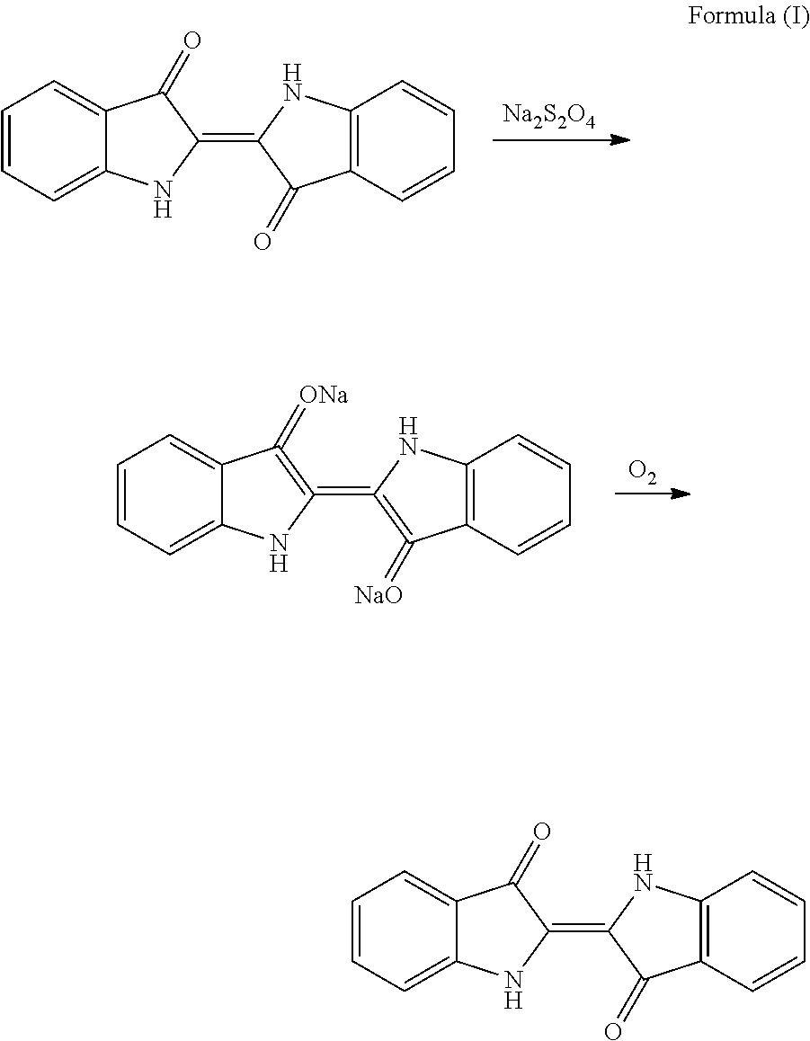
C1=CC=C2C(=C1)C(=O)C(=C1C(=O)C3=C(N1)C=CC=C3)N2.[Na2S2O4].C1=CC=C2C(=C1)C(=[ONa])=C(=C1=C(=[NaO])C3=C(N1)C=CC=C3)N2.[O2].C1=CC=C2C(=C1)C(=O)C(=C1C(=O)C3=C(N1)C=CC=C3)N2
